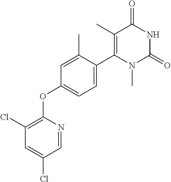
C1=C(C)C(C2=C(C)C(=O)NC(=O)N2C)=CC=C1OC1=C(Cl)C=C(Cl)C=N1
